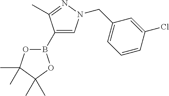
O1B(C2=CN(CC3=CC=CC(Cl)=C3)N=C2C)OC(C)(C)C1(C)C
